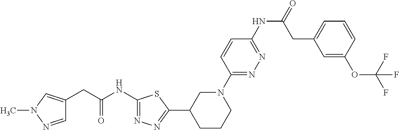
C1(NC(CC2=CN(C)N=C2)=O)=NN=C(C2CCCN(C3=NN=C(NC(CC4=CC=CC(OC(F)(F)F)=C4)=O)C=C3)C2)S1
